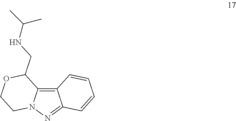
C12=C3C(=NN1CCOC2CNC(C)C)C=CC=C3
